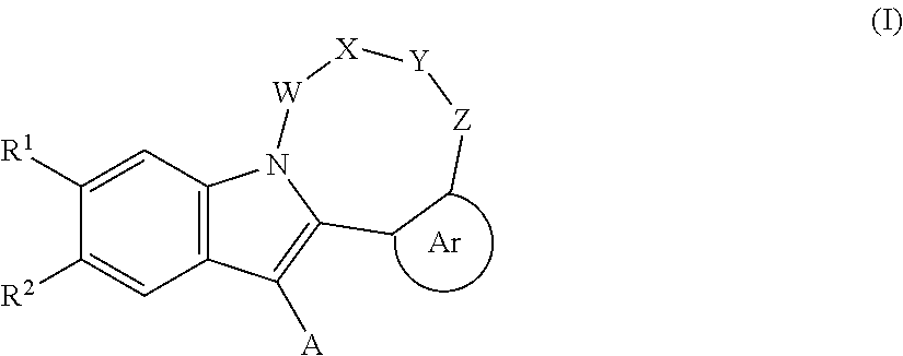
[R1]C1=CC2=C(C=C1[R2])C([A])=C1N2[W][X][Y][Z]CC1.[Ar]
